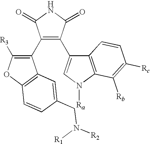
C1(C2=C(C3=CN([Ra])C4=C3C=CC([Rc])=C4[Rb])C(=O)NC2=O)=C([R3])OC2=C1C=C(CN([R2])[R1])C=C2
